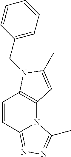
C12=C(N(CC3=CC=CC=C3)C(C)=C1)C=CC1=NN=C(C)N21
